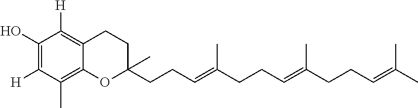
C1(O)=C([H])C(C)=C2C(=C1[H])CCC(C)(CCC=C(CCC=C(CCC=C(C)C)C)C)O2
